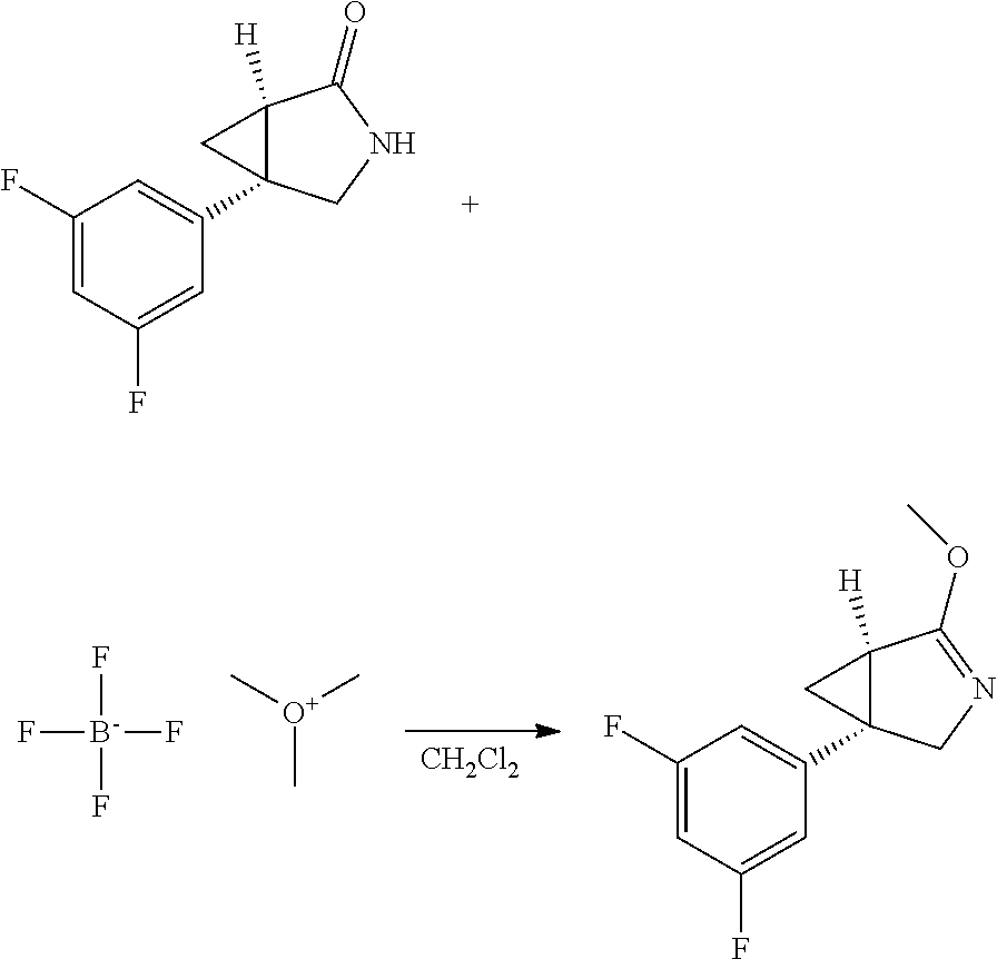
C1(F)=CC(F)=CC(C23C([H])(C2)C(=O)NC3)=C1.[CH2Cl2].C1(F)=CC(F)=CC(C23C([H])(C2)C(OC)=NC3)=C1.F[B-](F)(F)F.C[O+](C)C
